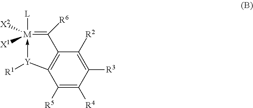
C1([R2])=C([R3])C([R4])=C([R5])C2=C1C([R6])=[M]([L])([X2])([X1])-[Y]2[R1]
